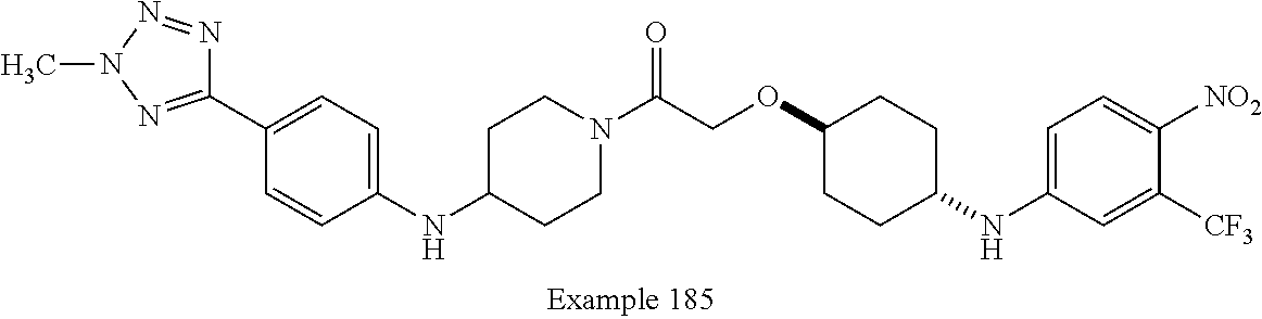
N(C1=CC=C(C2=NN(C)N=N2)C=C1)C1CCN(C(COC2CCC(NC3=CC=C([NO2])C([CF3])=C3)CC2)=O)CC1
